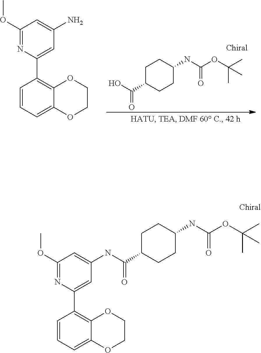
C1C(C(O)=O)CCC(NC(OC(C)(C)C)=O)C1.C1=CC=C2C(=C1C1=CC(N)=CC(OC)=N1)OCCO2.C1=CC=C2C(=C1C1=CC(NC(C3CCC(NC(OC(C)(C)C)=O)CC3)=O)=CC(OC)=N1)OCCO2
